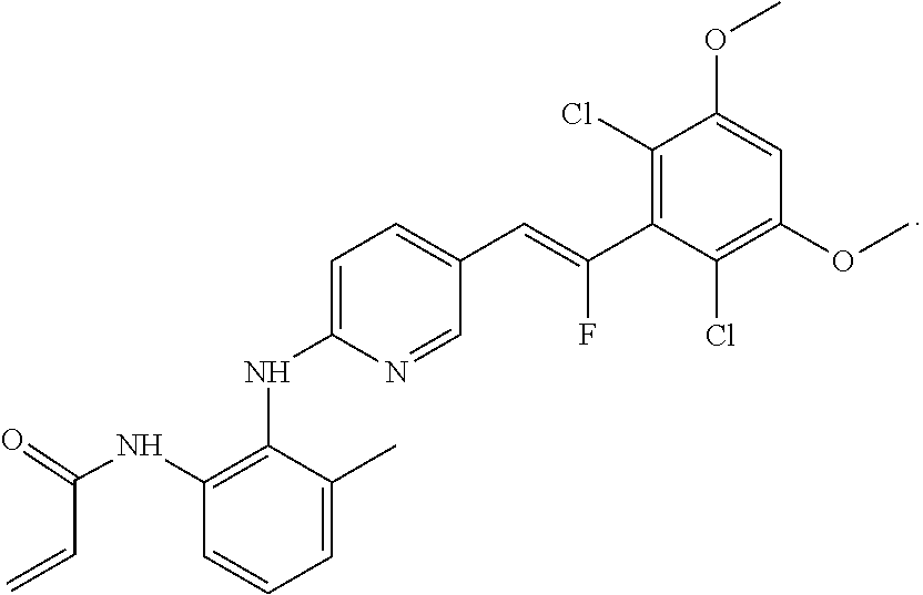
C1(NC(C=C)=O)=C(NC2=CC=C(C=C(C3=C(Cl)C(OC)=CC(OC)=C3Cl)F)C=N2)C(C)=CC=C1
